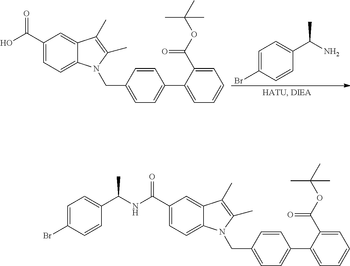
OC(C1=CC=C2C(=C1)C(C)=C(C)N2CC1=CC=C(C2=CC=CC=C2C(OC(C)(C)C)=O)C=C1)=O.BrC1=CC=C(C(N)C)C=C1.C1=C(Br)C=CC(C(NC(C2=CC=C3C(=C2)C(C)=C(C)N3CC2=CC=C(C3=CC=CC=C3C(OC(C)(C)C)=O)C=C2)=O)C)=C1
